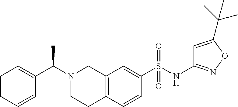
C1=CC=CC(C(N2CCC3=C(C2)C=C(S(NC2=NOC(C(C)(C)C)=C2)(=O)=O)C=C3)C)=C1
